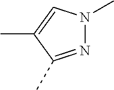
N1=C(C)C(C)=CN1C
